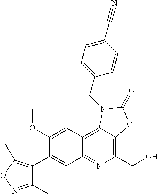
C1(OC)=CC2=C3C(=C(CO)N=C2C=C1C1=C(C)ON=C1C)OC(=O)N3CC1=CC=C(C#N)C=C1
